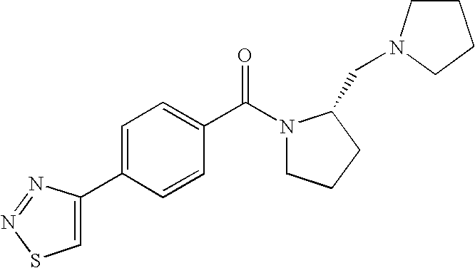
C1(C2=CSN=N2)=CC=C(C(N2CCCC2CN2CCCC2)=O)C=C1
